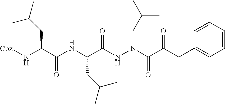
[Cbz]NC(C(NC(C(NN(C(C(CC1=CC=CC=C1)=O)=O)CC(C)C)=O)CC(C)C)=O)CC(C)C
